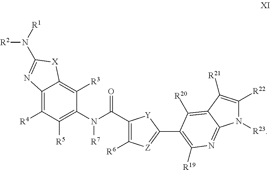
C12=C([R4])C([R5])=C(N(C(C3=C([R6])[Z]=C(C4=C([R19])N=C5N([R23])C([R22])=C([R21])C5=C4[R20])[Y]3)=O)[R7])C([R3])=C1[X]C(N([R1])[R2])=N2
